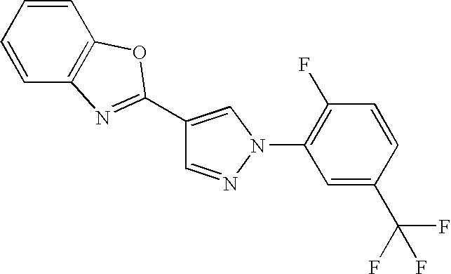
C1=NN(C2=C(F)C=CC(C(F)(F)F)=C2)C=C1C1=NC2=C(C=CC=C2)O1
